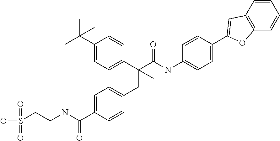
C(C)(C1=CC=C(C(C(NC2=CC=C(C3=CC4=C(C=CC=C4)O3)C=C2)=O)(CC2=CC=C(C(NCCS(O)(=O)=O)=O)C=C2)C)C=C1)(C)C
